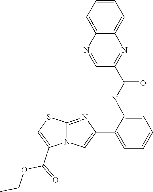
C12=NC(C3=CC=CC=C3NC(C3=NC4=CC=CC=C4N=C3)=O)=CN1C(C(=O)OCC)=CS2
